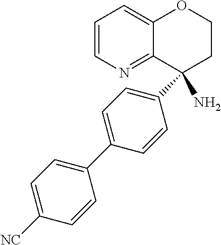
C1=CN=C2C(=C1)OCCC2(C1=CC=C(C2=CC=C([NC])C=C2)C=C1)N
